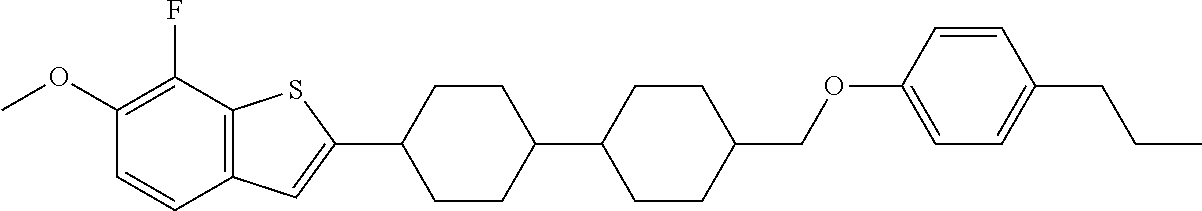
COC1=C(F)C2=C(C=C1)C=C(C1CCC(C3CCC(COC4=CC=C(CCC)C=C4)CC3)CC1)S2
